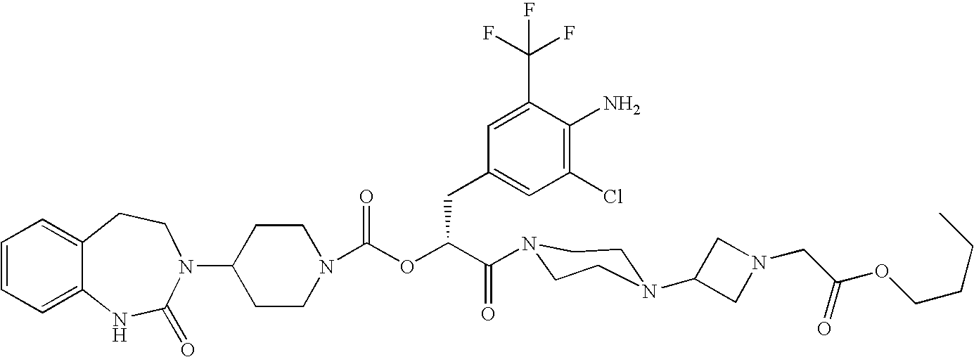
C12=CC=CC=C1NC(=O)N(C1CCN(C(OC(C(=O)N3CCN(C4CN(CC(OCCCC)=O)C4)CC3)CC3=CC(Cl)=C(N)C(C(F)(F)F)=C3)=O)CC1)CC2
